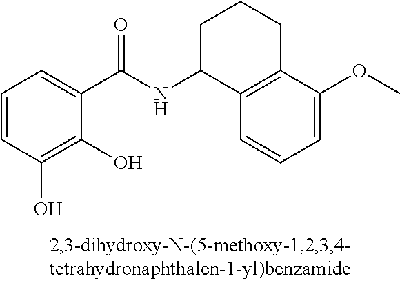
C1=CC(O)=C(O)C(C(NC2C3=C(CCC2)C(OC)=CC=C3)=O)=C1
